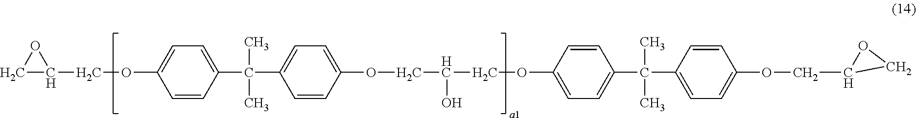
C1C(COC2=CC=C(C(C)(C)C3=CC=C(OCC(O)COC4=CC=C(C(C)(C)C5=CC=C(OCC6OC6)C=C5)C=C4)C=C3)C=C2)O1
